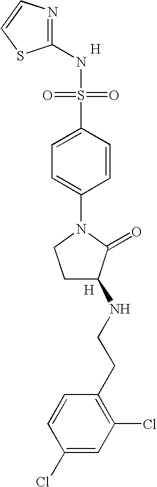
[H].N1=C(NS(=O)(=O)C2=CC=C(N3CCC(NCCC4=C(Cl)C=C(Cl)C=C4)C3=O)C=C2)SC=C1.[H]
